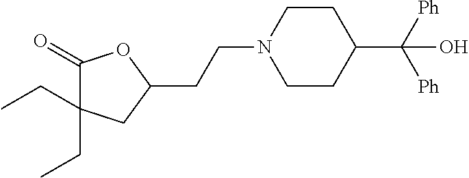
C1(=O)C(CC)(CC)CC(CCN2CCC(C([Ph])([Ph])O)CC2)O1
